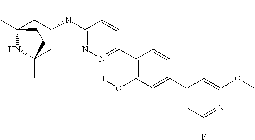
C12(C)NC(C)(CC(N(C3=NN=C(C4=C(O[H])C=C(C5=CC(F)=NC(OC)=C5)C=C4)C=C3)C)C1)CC2
